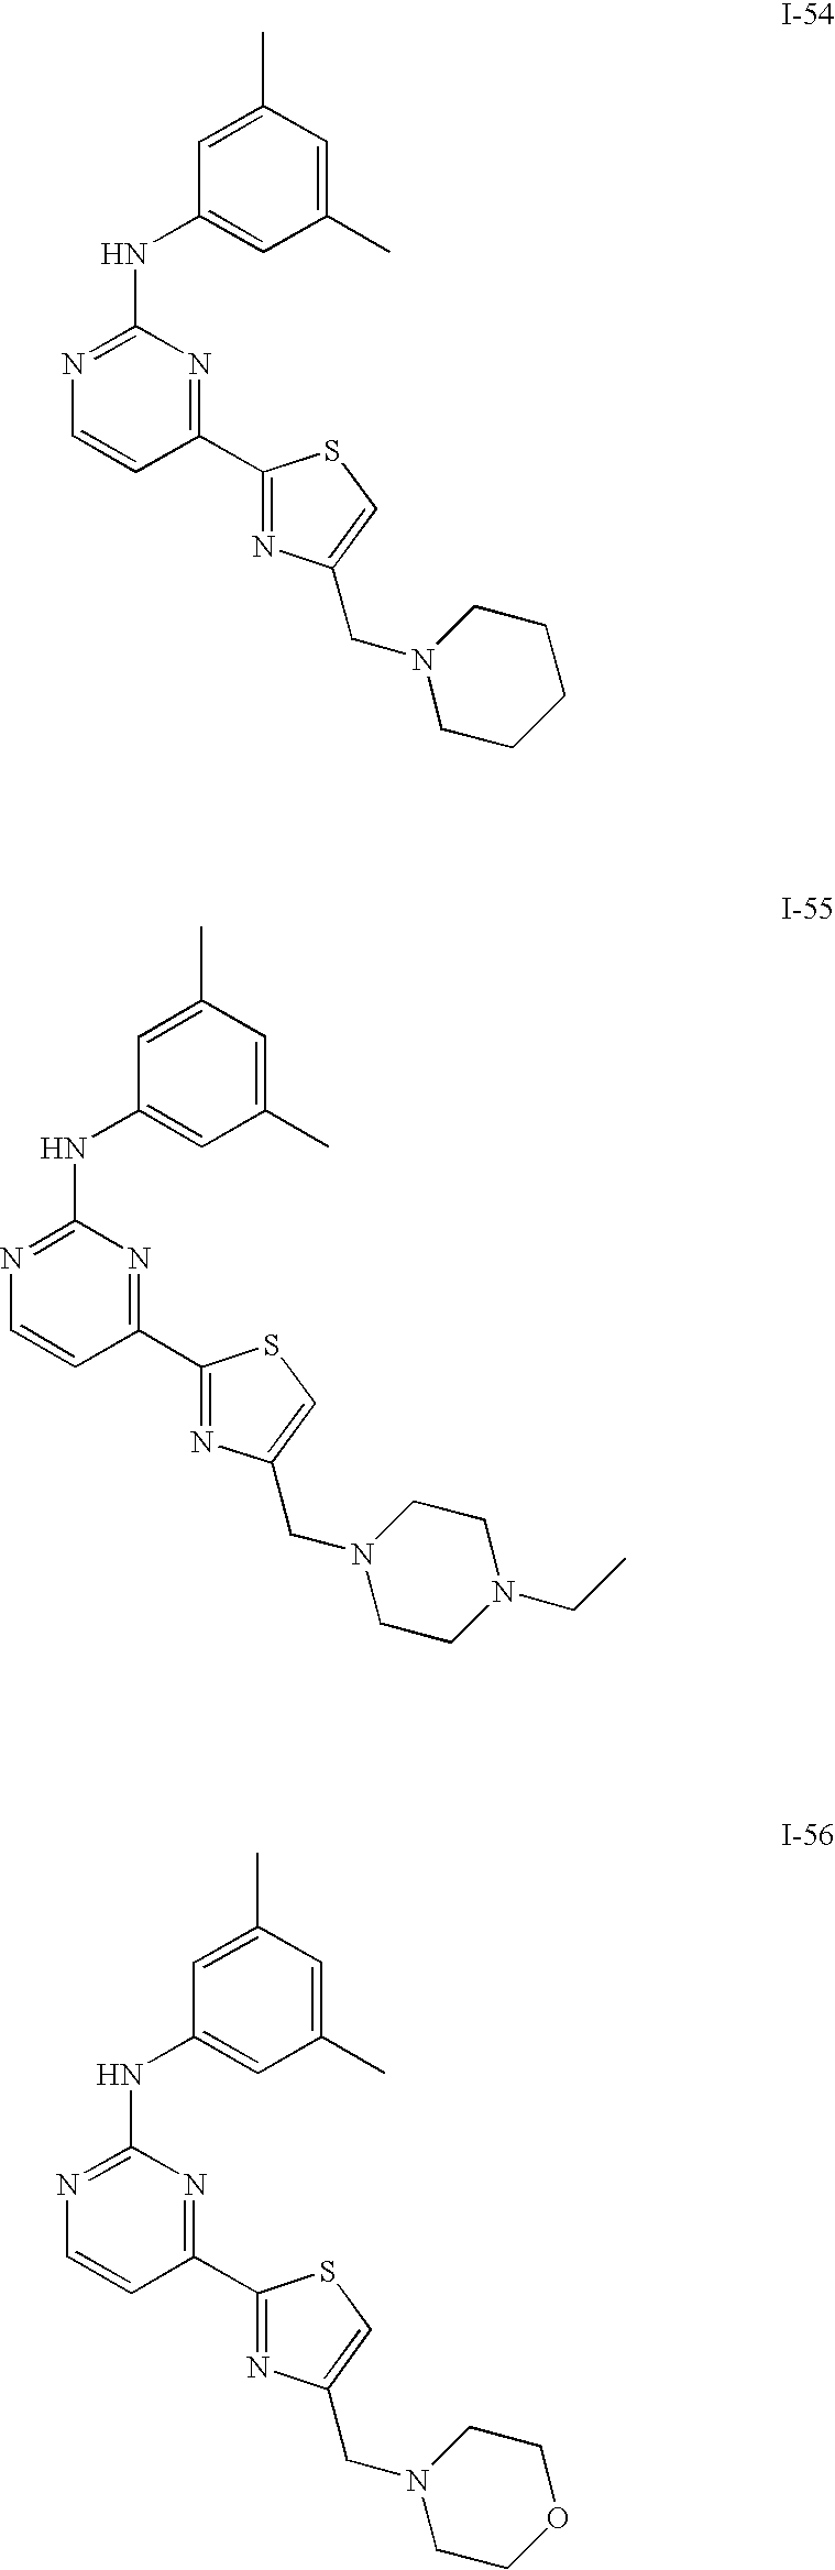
C1(C)=CC(C)=CC(NC2=NC=CC(C3=NC(CN4CCCCC4)=CS3)=N2)=C1.C1(C)=CC(C)=CC(NC2=NC=CC(C3=NC(CN4CCN(CC)CC4)=CS3)=N2)=C1.C1(C)=CC(C)=CC(NC2=NC=CC(C3=NC(CN4CCOCC4)=CS3)=N2)=C1
